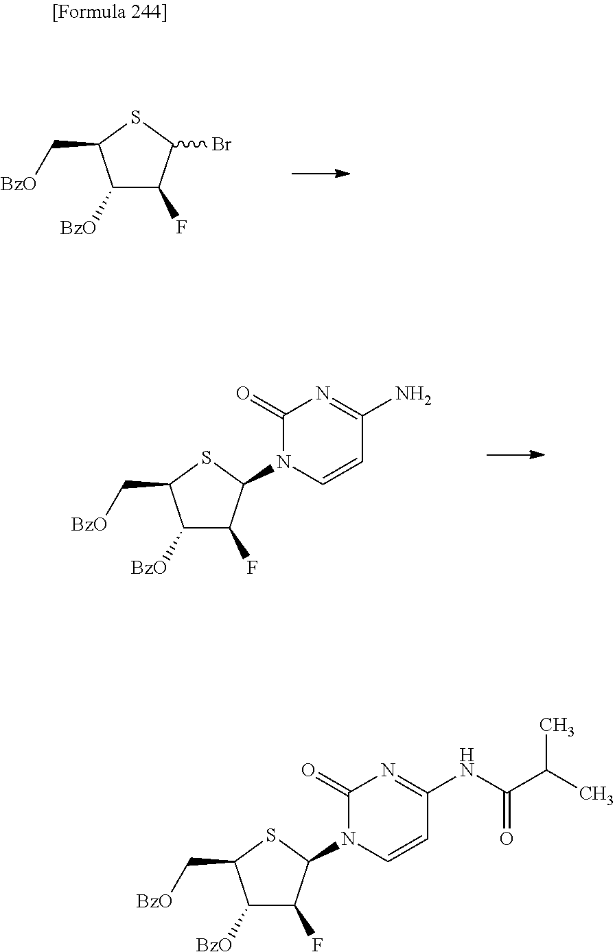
[BzO]CC1C([BzO])C(F)C(Br)S1.[BzO]CC1C([BzO])C(F)C(N2C=CC(N)=NC2=O)S1.[BzO]CC1C([BzO])C(F)C(N2C=CC(NC(=O)C(C)C)=NC2=O)S1
